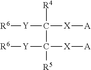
[Y](C([R4])([X][A])C([R5])([Y][R6])[X][A])[R6]
